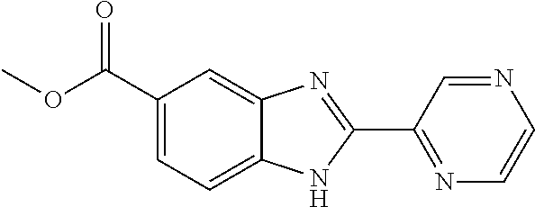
C1(C(OC)=O)=CC=C2C(=C1)N=C(C1=NC=CN=C1)N2
